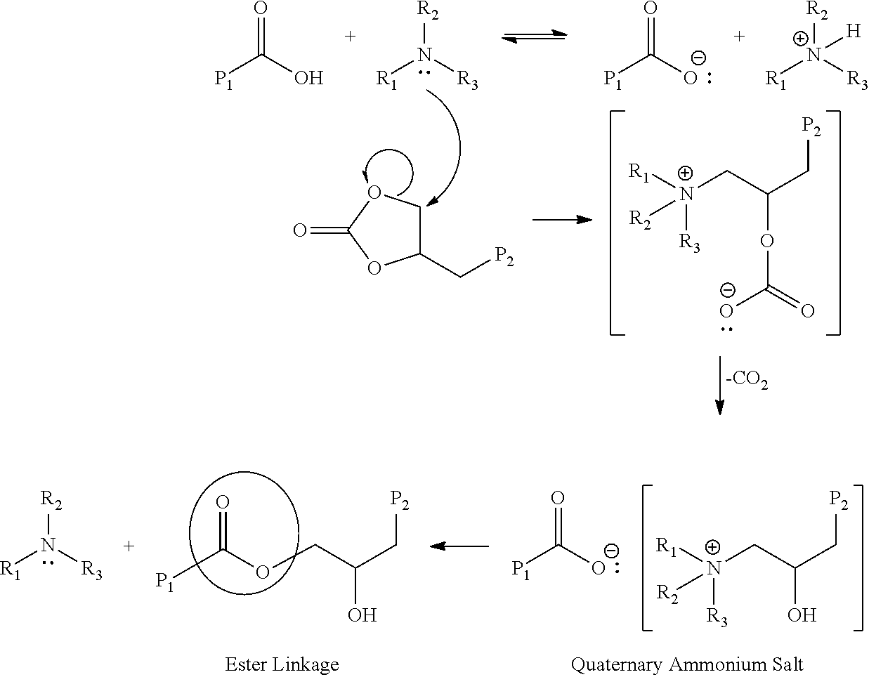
C([P2])C(COC([P1])=O)O.C([P2])C(C[N+]([R1])([R3])[R2])O.[O-]C([P1])=O.[R3]N([R1])[R2].C([P2])C(C[N+]([R1])([R3])[R2])OC([O-])=O.C1(C[P2])COC(=O)O1.[R3]N([R1])[R2].OC([P1])=O.[R3][N+]([R1])([R2])[H].[O-]C([P1])=O
